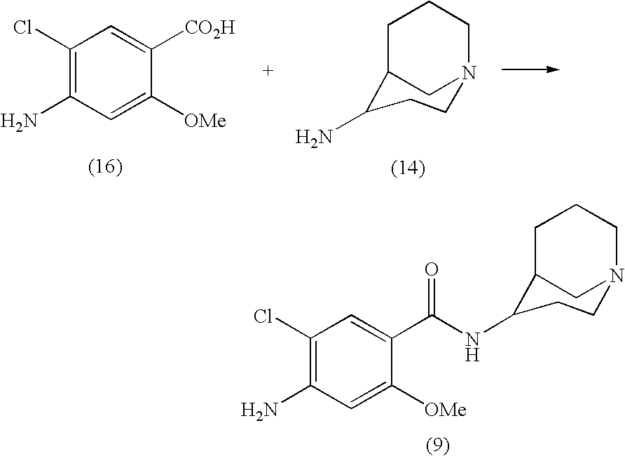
C1([OMe])=CC(N)=C(Cl)C=C1C(NC1CCN2CC1CCC2)=O.C1([OMe])=CC(N)=C(Cl)C=C1[CO2H].C1CN2CC(C1N)CCC2
